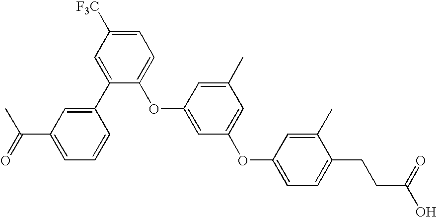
C1(C2=CC([F3C])=CC=C2OC2=CC(OC3=CC=C(CCC(O)=O)C(C)=C3)=CC(C)=C2)=CC(C(=O)C)=CC=C1
